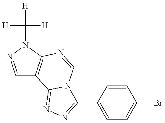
C1=NN(C([H])([H])[H])C2=C1C1=NN=C(C3=CC=C(Br)C=C3)N1C=N2
